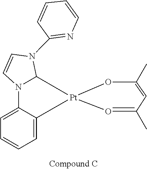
N12C([Pt]3(C4=CC=CC=C14)OC(C)=CC(C)=O3)N(C1=NC=CC=C1)C=C2
